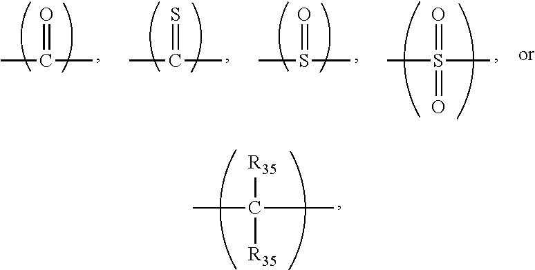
CC([R35])(C)[R35].CC(=O)C.CC(=S)C.CS(=O)C.CS(=O)(C)=O
